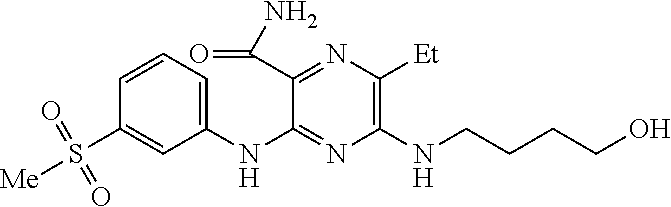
C1(NC2=NC(NCCCCO)=C([Et])N=C2C(N)=O)=CC=CC(S([Me])(=O)=O)=C1
